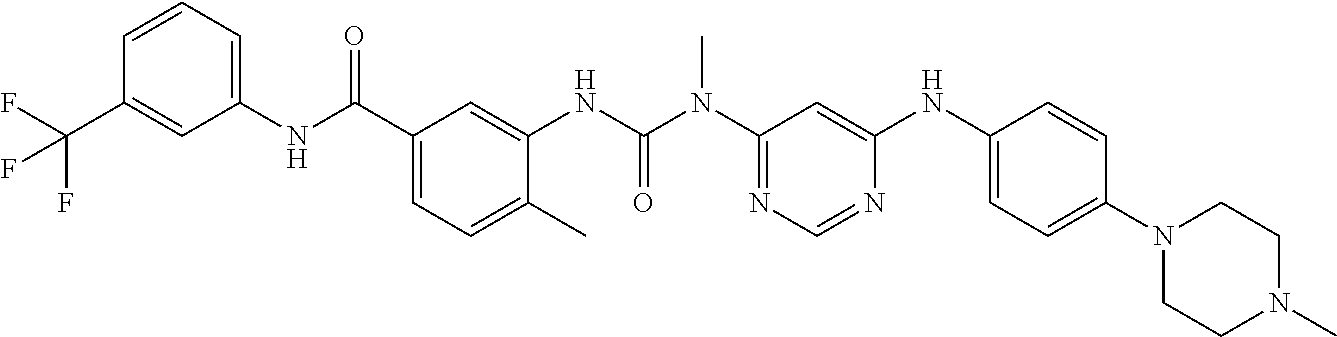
C1(NC(C2=CC=C(C)C(NC(N(C3=NC=NC(NC4=CC=C(N5CCN(C)CC5)C=C4)=C3)C)=O)=C2)=O)=CC=CC(C(F)(F)F)=C1
